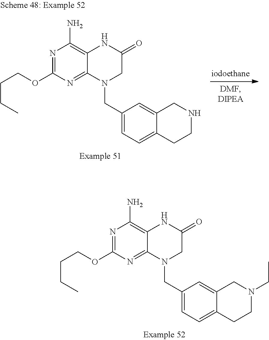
C1=C(CN2CC(=O)NC3=C(N)N=C(OCCCC)N=C23)C=C2C(=C1)CCN(CC)C2.C1=C(CN2CC(=O)NC3=C(N)N=C(OCCCC)N=C23)C=C2C(=C1)CCNC2
